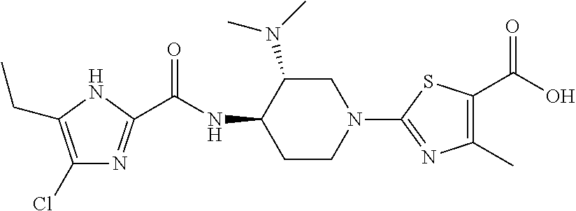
C1(Cl)=C(CC)NC(C(NC2CCN(C3=NC(C)=C(C(O)=O)S3)CC2N(C)C)=O)=N1
